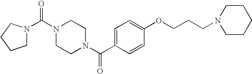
C(N1CCN(C(C2=CC=C(OCCCN3CCCCC3)C=C2)=O)CC1)(=O)N1CCCC1
